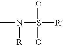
[R]S(=O)(N(C)[R])=O
